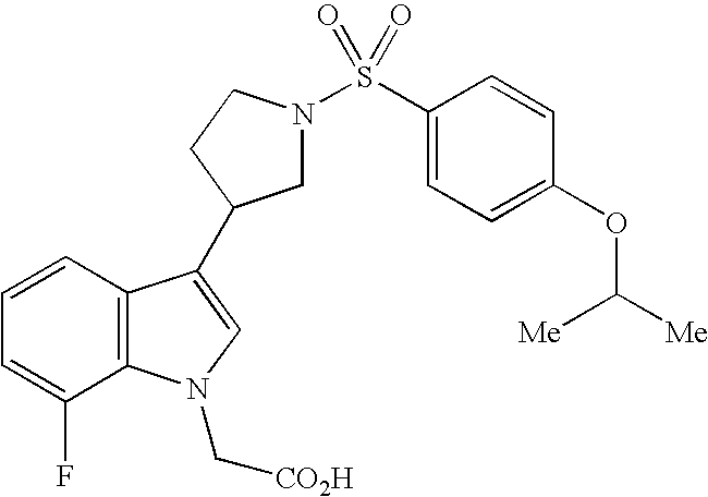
C1=C(F)C2=C(C=C1)C(C1CN(S(C3=CC=C(OC([Me])[Me])C=C3)(=O)=O)CC1)=CN2C[CO2H]
